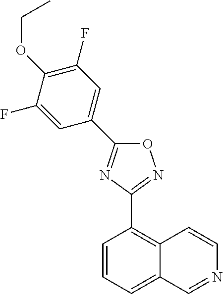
C1=CC=C2C(=C1C1=NOC(C3=CC(F)=C(OCC)C(F)=C3)=N1)C=CN=C2
